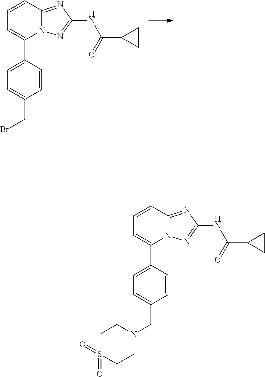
C1=CC2=NC(NC(=O)C3CC3)=NN2C(C2=CC=C(CBr)C=C2)=C1.C1=CC2=NC(NC(=O)C3CC3)=NN2C(C2=CC=C(CN3CCS(=O)(=O)CC3)C=C2)=C1
